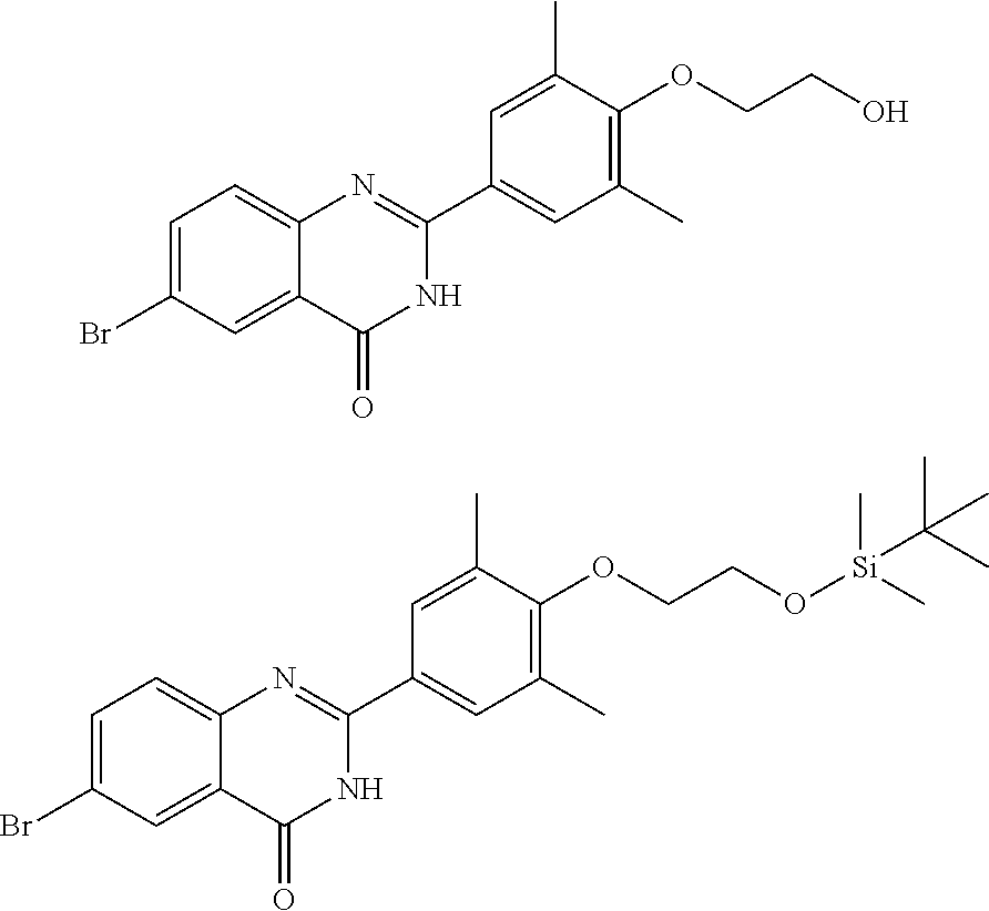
C1=C(Br)C=C2C(=C1)N=C(C1=CC(C)=C(OCCO)C(C)=C1)NC2=O.C1=C(Br)C=C2C(=C1)N=C(C1=CC(C)=C(OCCO[Si](C)(C)C(C)(C)C)C(C)=C1)NC2=O
